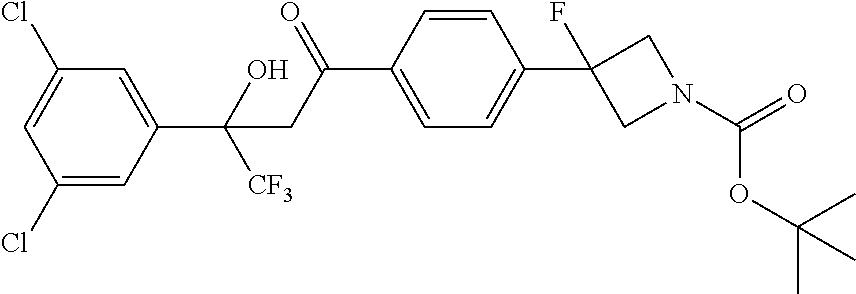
C(C1=CC(Cl)=CC(Cl)=C1)(O)([CF3])CC(C1=CC=C(C2(F)CN(C(=O)OC(C)(C)C)C2)C=C1)=O
